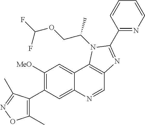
C1([MeO])=C(C2=C(C)ON=C2C)C=C2C(=C1)C1=C(C=N2)N=C(C2=NC=CC=C2)N1C(COC(F)F)C
